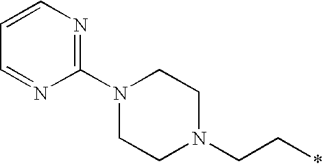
C1(N2CCN(CC*)CC2)=NC=CC=N1
